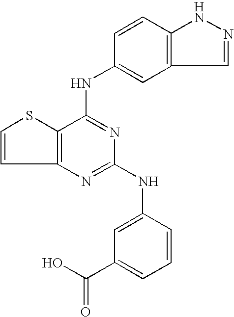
C12=C(C(NC3=CC4=C(C=C3)NN=C4)=NC(NC3=CC(C(O)=O)=CC=C3)=N1)SC=C2
